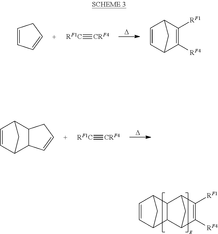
[D].C1=CC=CC1.[RF1C]#[CRF4].C1=CC2C([RF4])=C([RF1])C1C2.[D].C12C(C=CC1)C1C=CC2C1.[RF1C]#[CRF4].C12C(C3C([RF4])=C([RF1])C1C3)C1C=CC2C1
